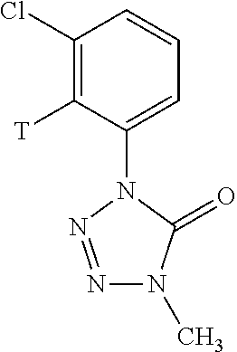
N1=NN(C2=CC=CC(Cl)=C2[T])C(=O)N1C
